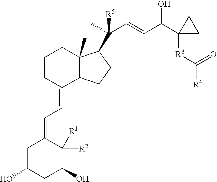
C1CC(=CC=C2CC(O)CC(O)C2([R1])[R2])C2C(C)(C1)C(C(C)(C=CC(C1([R3]C([R4])=O)CC1)O)[R5])CC2
